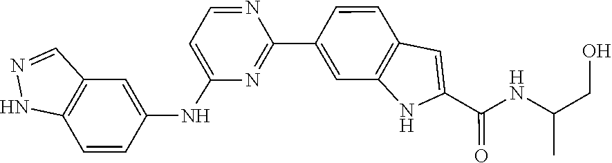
N(C(C)CO)C(C1=CC2=C(N1)C=C(C1=NC(NC3=CC4=C(C=C3)NN=C4)=CC=N1)C=C2)=O
